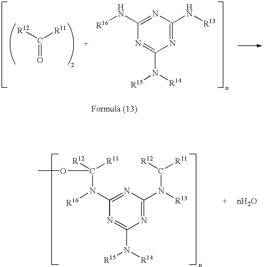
[R12]C([R11])=O.C1(N[R16])=NC(N[R13])=NC(N([R14])[R15])=N1.C1(N([R16])C([R12])([R11])OC)=NC(N([R13])C([R12])[R11])=NC(N([R14])[R15])=N1
